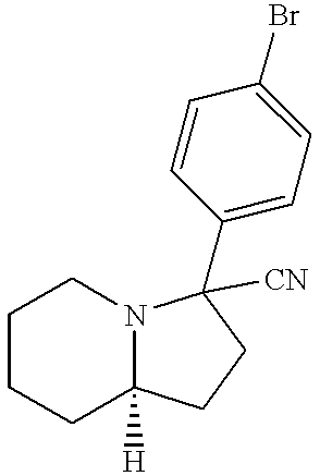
C1CCC2([H])N(C1)C([CN])(C1=CC=C(Br)C=C1)CC2
